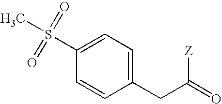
C1(S(C)(=O)=O)=CC=C(CC(=O)[Z])C=C1
